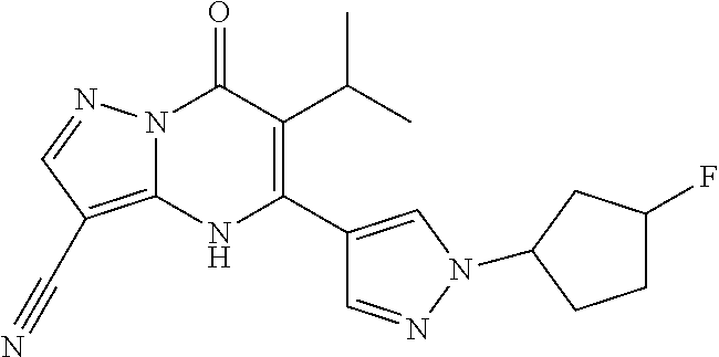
N12C(=C(C#N)C=N1)NC(C1=CN(C3CC(F)CC3)N=C1)=C(C(C)C)C2=O
